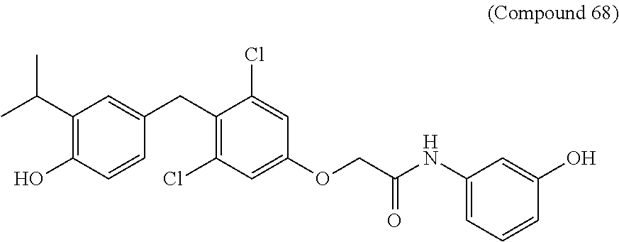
C(C(=O)NC1=CC=CC(O)=C1)OC1=CC(Cl)=C(CC2=CC(C(C)C)=C(O)C=C2)C(Cl)=C1
